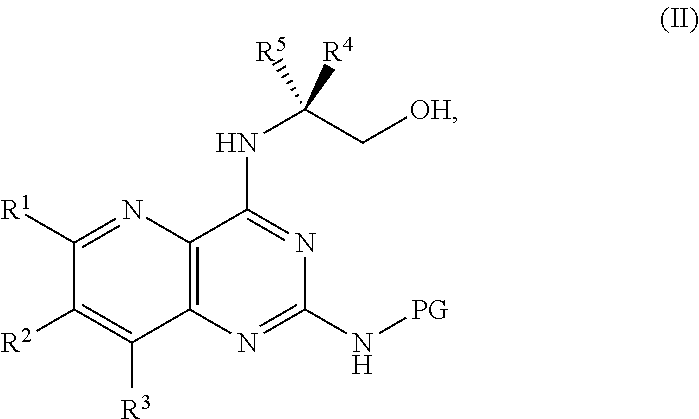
C1([R1])=NC2=C(C([R3])=C1[R2])N=C(N[PG])N=C2NC(C[OH])([R5])[R4]
